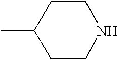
C1CNCCC1C
